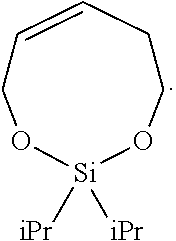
O1CC=CCCO[Si]1([iPr])[iPr]
